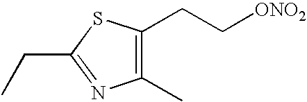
C1(C)=C(CC[ONO2])SC(CC)=N1
